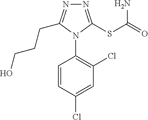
N1=C(SC(N)=O)N(C2=C(Cl)C=C(Cl)C=C2)C(CCCO)=N1
